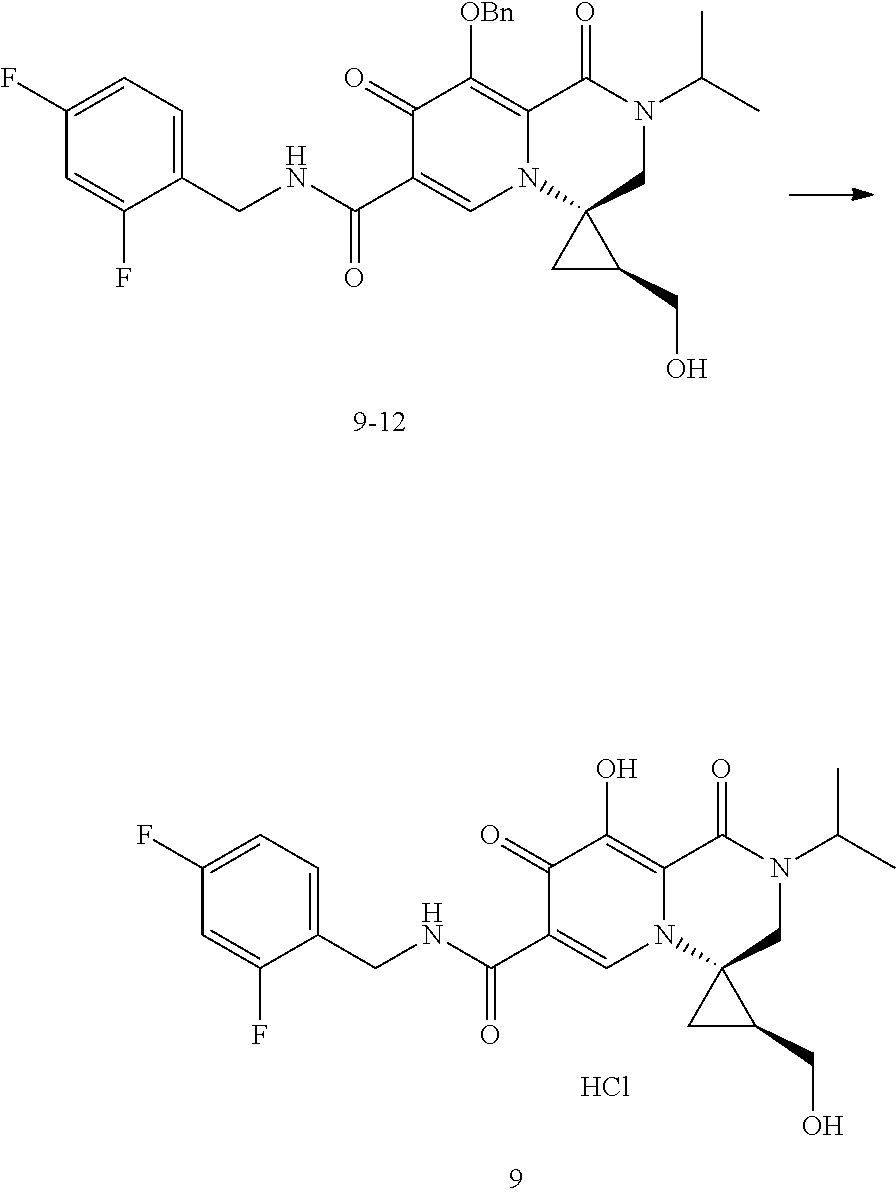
C1(F)=CC=C(CNC(=O)C2=CN3C(=C(O)C2=O)C(=O)N(C(C)C)CC32CC2CO)C(F)=C1.Cl.C1(F)=CC=C(CNC(=O)C2=CN3C(=C([OBn])C2=O)C(=O)N(C(C)C)CC32CC2CO)C(F)=C1
